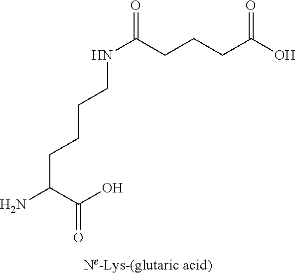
O=C(NCCCCC(N)C(O)=O)CCCC(=O)O
